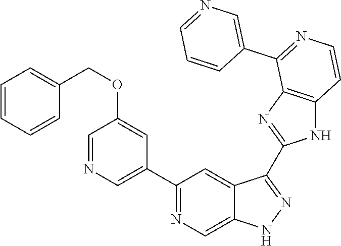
C1(C2=NC=C3C(=C2)C(C2=NC4=C(N2)C=CN=C4C2=CN=CC=C2)=NN3)=CN=CC(OCC2=CC=CC=C2)=C1
